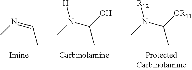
CN=CC.CN(C(C)O)[H].CN(C(C)[OR11])[R12]
